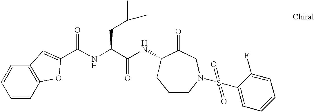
C1=CC2=C(C=C1)C=C(C(NC(C(NC1C(=O)CN(S(C3=CC=CC=C3F)(=O)=O)CCC1)=O)CC(C)C)=O)O2
